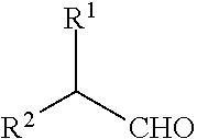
[R1]C([CHO])[R2]
